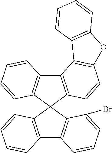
C12=C(C3(C4=C1C=CC=C4Br)C1=C(C4=C3C=CC=C4)C3=C(C=C1)OC1=C3C=CC=C1)C=CC=C2
